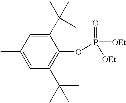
C1(OP([OEt])(=O)[OEt])=C(C(C)(C)C)C=C(C)C=C1C(C)(C)C
